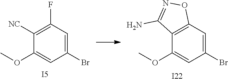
C1([NC])=C(F)C=C(Br)C=C1OC.C12=C(C=C(Br)C=C1OC)ON=C2N.[I22].[I5]
